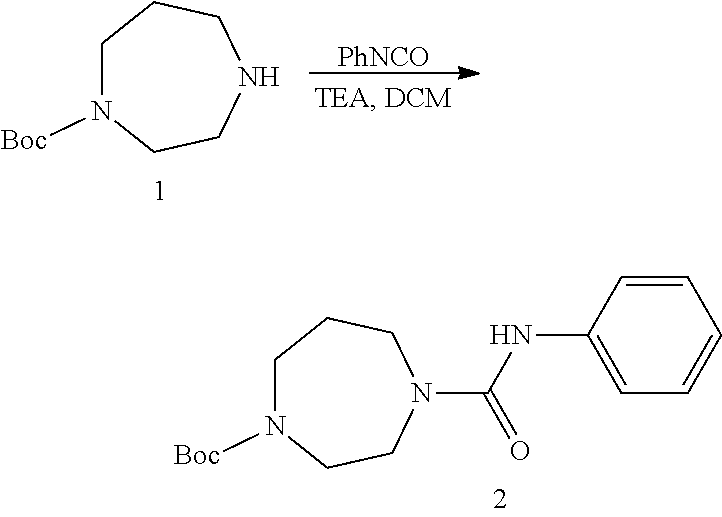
C1N([Boc])CCNCC1.[PhNCO].C1=C(NC(N2CCCN([Boc])CC2)=O)C=CC=C1
